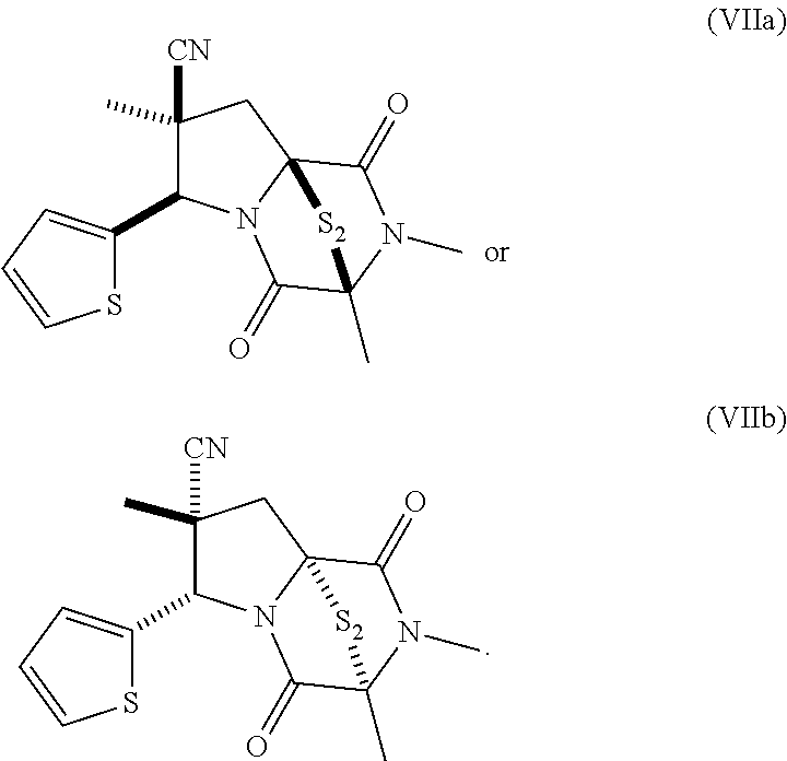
S1C(C2C([CN])(C)CC34N2C(=O)C(C)(N(C)C3=O)[S2]4)=CC=C1.S1C(C2C([CN])(C)CC34N2C(=O)C(C)(N(C)C3=O)[S2]4)=CC=C1
